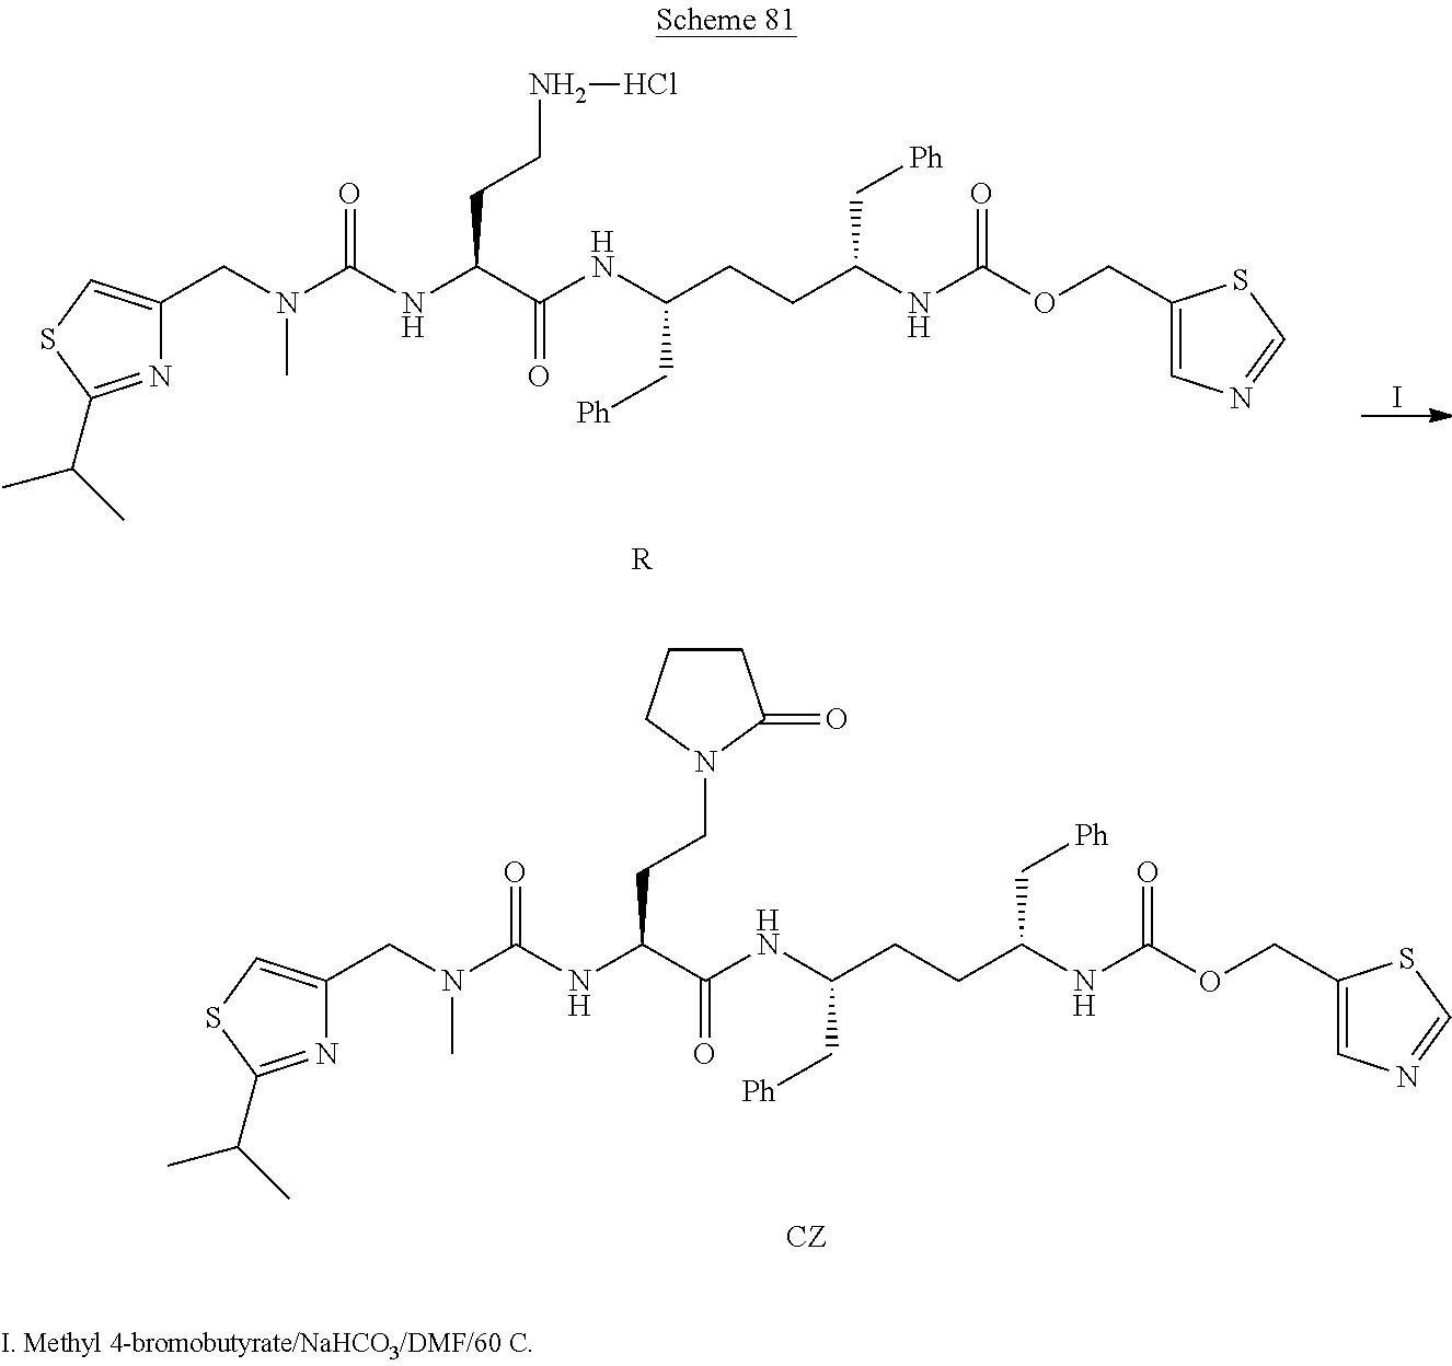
N(C(NC(C(NC(CCC(NC(OCC1=CN=CS1)=O)C[Ph])C[Ph])=O)CCNCl)=O)(CC1=CSC(C(C)C)=N1)C.[R].I.N(C(NC(C(NC(CCC(NC(OCC1=CN=CS1)=O)C[Ph])C[Ph])=O)CCN1C(=O)CCC1)=O)(CC1=CSC(C(C)C)=N1)C.[CZ]
